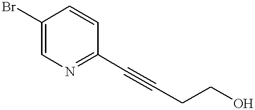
C1(Br)=CN=C(C#CCCO)C=C1
